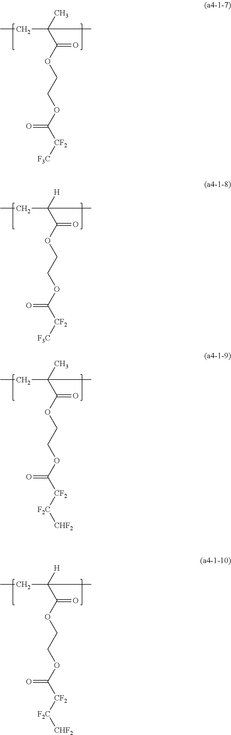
CCC(C(OCCOC([CF2][F3C])=O)=O)(C)C.CCC(C(OCCOC([CF2][F3C])=O)=O)([H])C.CCC(C(OCCOC([CF2][F2C][CHF2])=O)=O)(C)C.CCC(C(OCCOC([CF2][F2C][CHF2])=O)=O)([H])C
